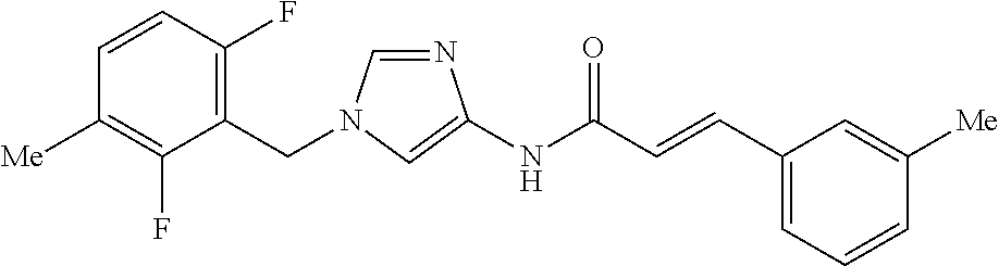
N1=CN(CC2=C(F)C=CC([Me])=C2F)C=C1NC(C=CC1=CC=CC([Me])=C1)=O
